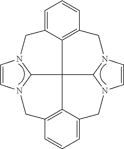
C1=C2C3=C(C=C1)CN1C4C35C3N(C=CN3CC3=C5C(=CC=C3)CN4C=C1)C2
